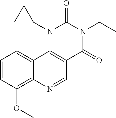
C1=CC(OC)=C2C(=C1)C1=C(C=N2)C(=O)N(CC)C(=O)N1C1CC1
